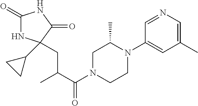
C1(=O)NC(C2CC2)(CC(C(N2CCN(C3=CC(C)=CN=C3)C(C)C2)=O)C)C(=O)N1
